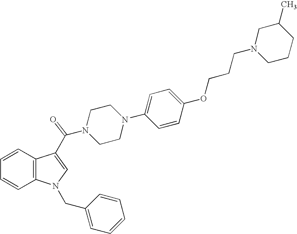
C1=CC2=C(C=C1)C(C(N1CCN(C3=CC=C(OCCCN4CCCC(C)C4)C=C3)CC1)=O)=CN2CC1=CC=CC=C1
